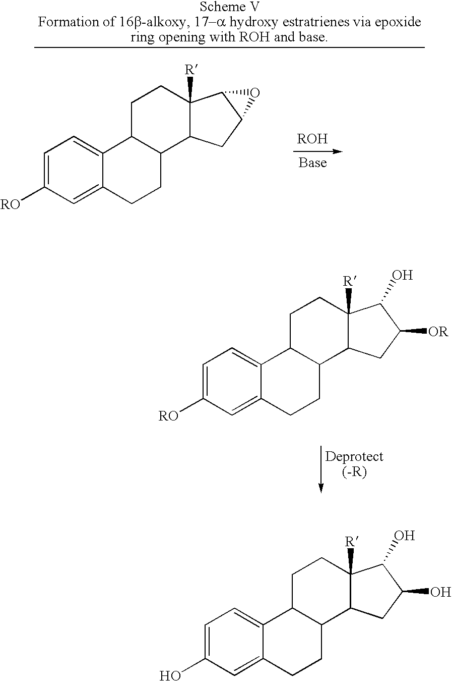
C1=C([RO])C=C2C(=C1)C1C(CC2)C2C([R])(CC1)C(O)C([OR])C2.C1=C([RO])C=C2C(=C1)C1C(CC2)C2C([R])(CC1)C1C(C2)O1.C1=C(O)C=C2C(=C1)C1C(CC2)C2C([R])(CC1)C(O)C(O)C2
